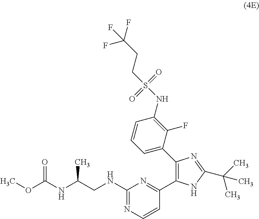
O(C(NC(CNC1=NC=CC(C2=C(C3=CC=CC(NS(CCC(F)(F)F)(=O)=O)=C3F)N=C(C(C)(C)C)N2)=N1)C)=O)C
